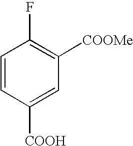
C1=CC([COOH])=CC([COOMe])=C1F
